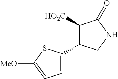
C1(C2=CC=C([MeO])S2)C([HO2C])C(=O)NC1
